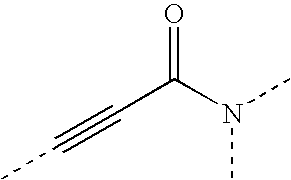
C(C(N(C)C)=O)#CC
